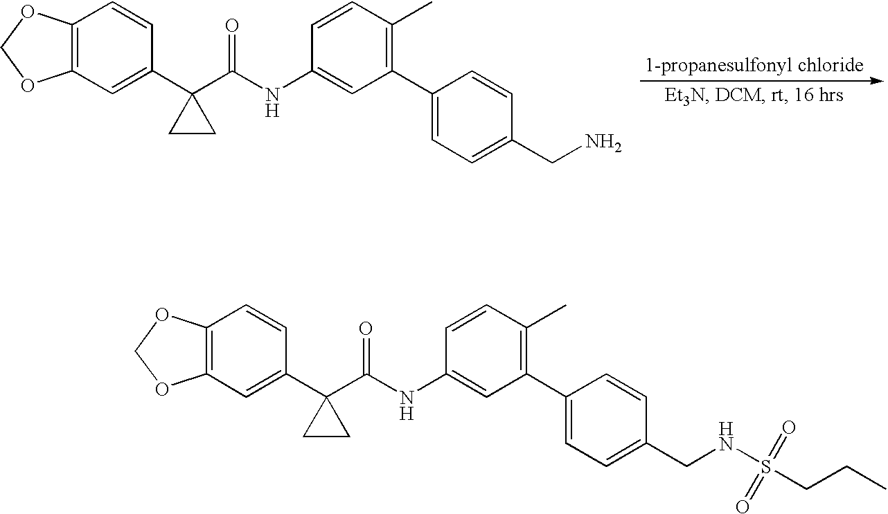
C12=C(OCO1)C=CC(C1(C(NC3=CC(C4=CC=C(CN)C=C4)=C(C)C=C3)=O)CC1)=C2.C12=C(OCO1)C=CC(C1(C(NC3=CC(C4=CC=C(CNS(CCC)(=O)=O)C=C4)=C(C)C=C3)=O)CC1)=C2
